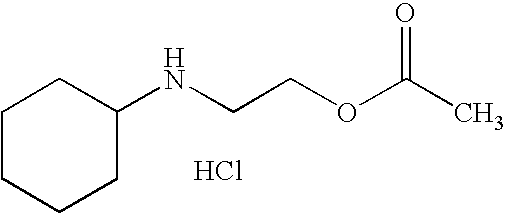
O=C(C)OCCNC1CCCCC1.Cl
